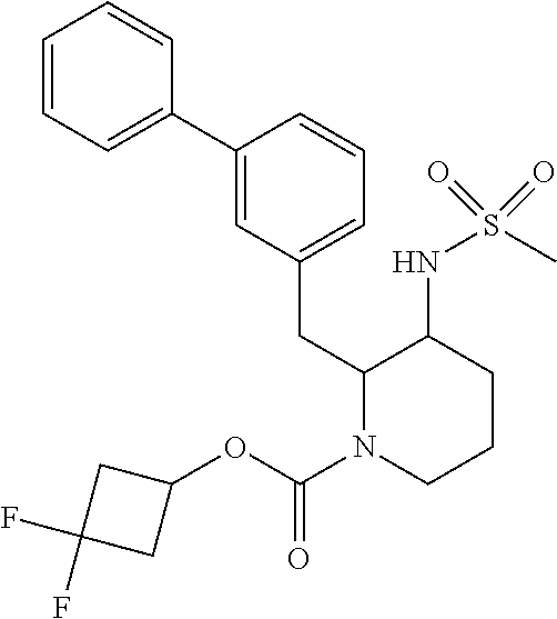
C1=CC=C(C2=CC(CC3N(C(OC4CC(F)(F)C4)=O)CCCC3NS(C)(=O)=O)=CC=C2)C=C1
